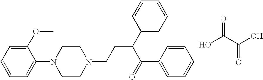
C1=CC=C(N2CCN(CCC(C3=CC=CC=C3)C(=O)C3=CC=CC=C3)CC2)C(OC)=C1.OC(C(O)=O)=O
